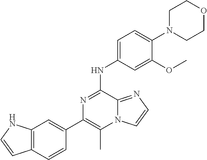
C1(C2=CC3=C(C=C2)C=CN3)=C(C)N2C(=NC=C2)C(NC2=CC=C(N3CCOCC3)C(OC)=C2)=N1
